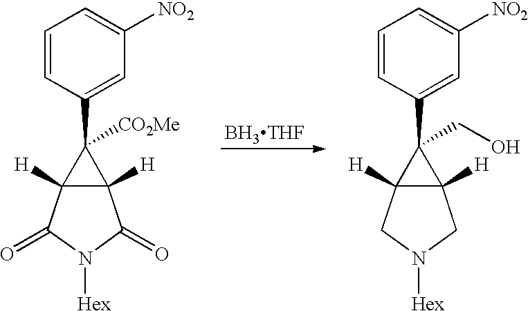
C1=CC(C2([CO2Me])C3([H])C2([H])C(=O)N([Hex])C3=O)=CC([NO2])=C1.C1=CC(C2(CO)C3([H])C2([H])CN([Hex])C3)=CC([NO2])=C1.[BH3THF]
